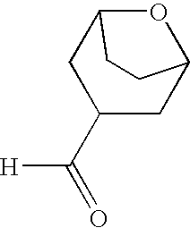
C12CC(C(=O)[H])CC(O1)CC2
